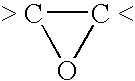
[> C]1O[C <]1
